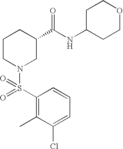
C1=CC(S(=O)(N2CC(C(NC3CCOCC3)=O)CCC2)=O)=C(C)C(Cl)=C1
